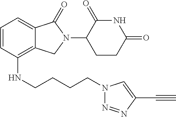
C1=CC(NCCCCN2N=NC(C#C)=C2)=C2C(=C1)C(=O)N(C1CCC(=O)NC1=O)C2
